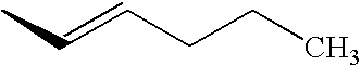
CC=CCCC
